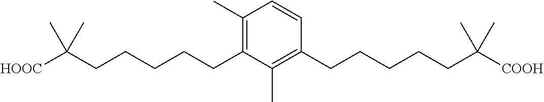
C1(C)=C(CCCCCC([HOOC])(C)C)C(C)=C(CCCCCC([COOH])(C)C)C=C1
